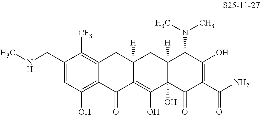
C1=C(CNC)C([CF3])=C2C(=C1O)C(=O)C1=C(O)C3(O)C([H])(CC1([H])C2)C(N(C)C)C(O)=C(C(N)=O)C3=O
